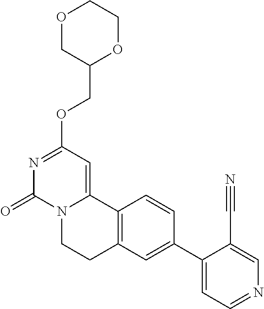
O1CC(COC2=NC(=O)N3C(=C2)C2=C(CC3)C=C(C3=CC=NC=C3C#N)C=C2)OCC1
